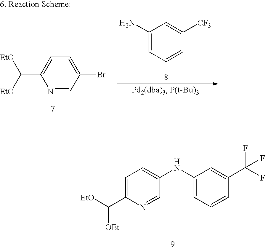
C1=C(C([EtO])[OEt])N=CC(NC2=CC=CC(C(F)(F)F)=C2)=C1.C1=C(Br)C=NC(C([EtO])[EtO])=C1.C1(N)=CC=CC([CF3])=C1
